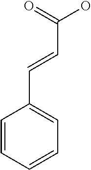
C1=CC=CC=C1C=CC(O)=O
